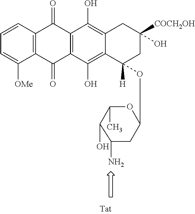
C12=C(C=CC=C1[OMe])C(=O)C1=C(C2=O)C(O)=C2C(=C1O)CC([COCH2OH])(O)CC2([H])OC1OC(C)C(O)C(N)C1
